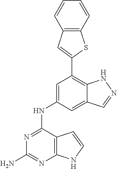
N1=C(NC2=CC(C3=CC4=C(S3)C=CC=C4)=C3C(=C2)C=NN3)C2=C(N=C1N)NC=C2
